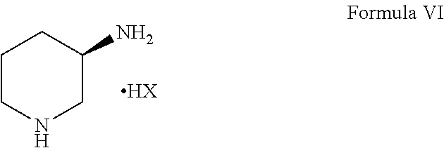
C1CNCC(N)C1.[HX]
